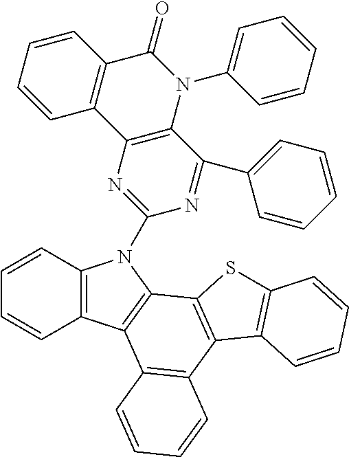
C12=C(C3=C(N1C1=NC4=C(C(C5=CC=CC=C5)=N1)N(C1=CC=CC=C1)C(=O)C1=C4C=CC=C1)C1=C(C4=C3C=CC=C4)C3=C(S1)C=CC=C3)C=CC=C2
